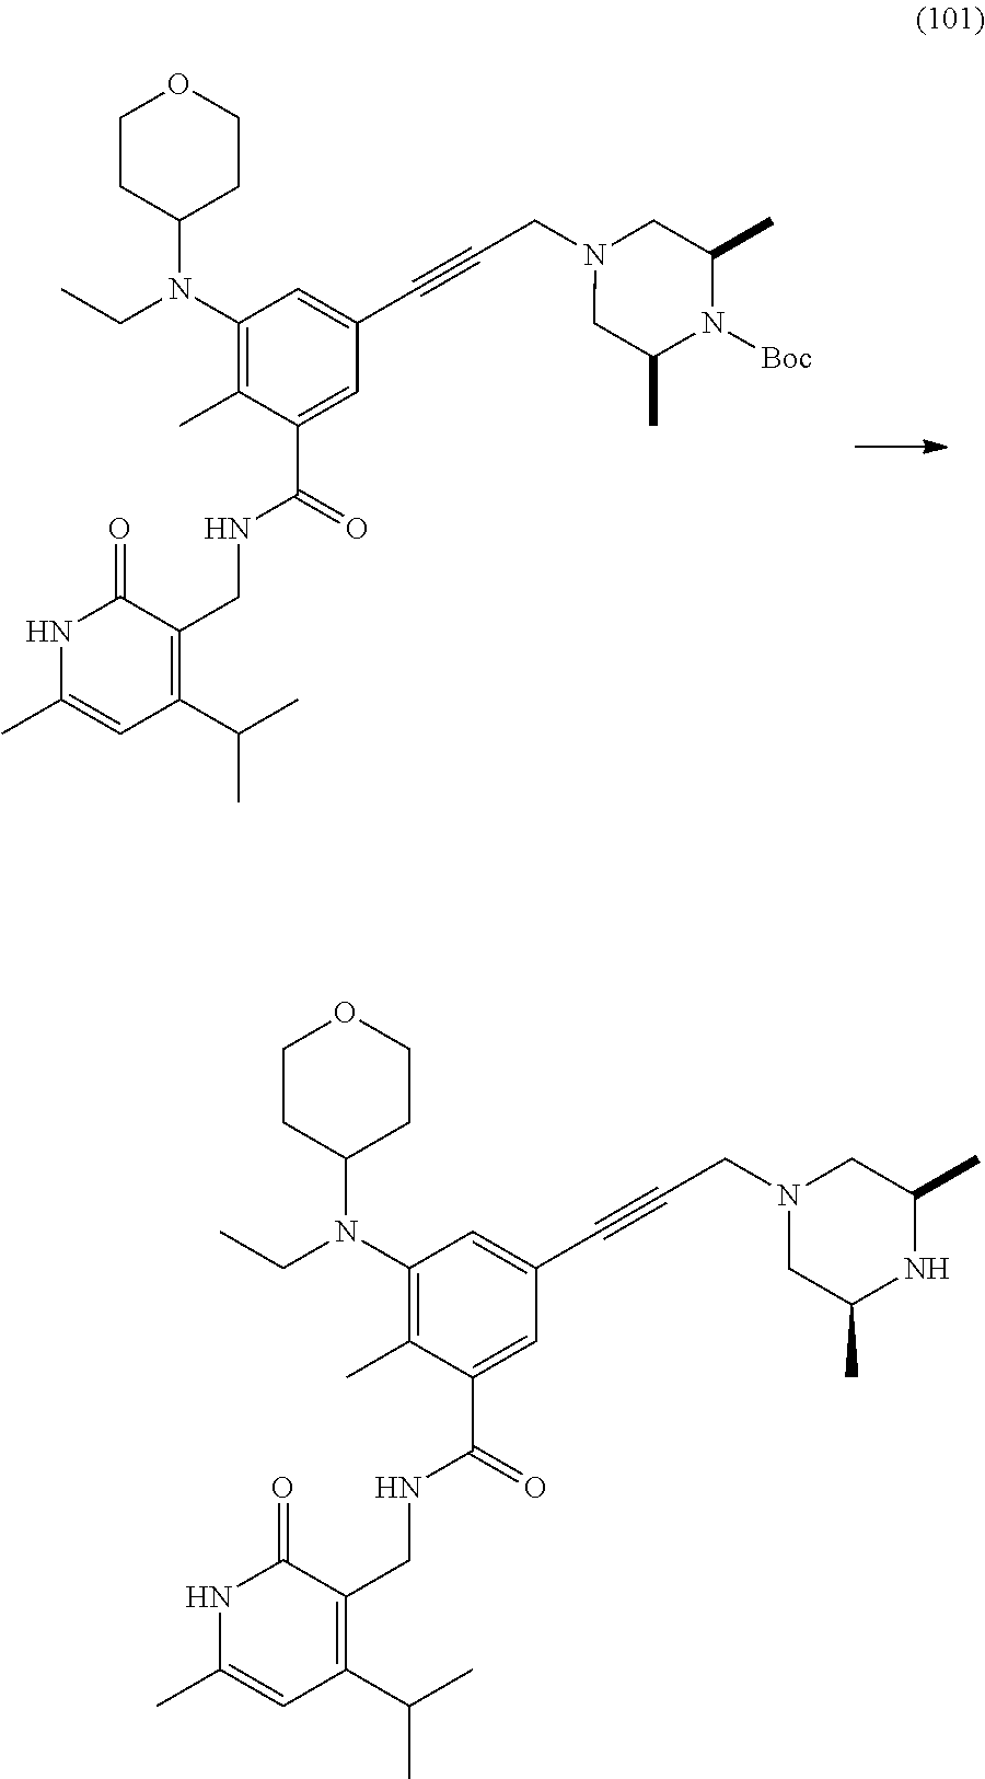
C1CC(N(CC)C2=C(C)C(C(=O)NCC3=C(C(C)C)C=C(C)NC3=O)=CC(C#CCN3CC(C)N([Boc])C(C)C3)=C2)CCO1.C1CC(N(CC)C2=C(C)C(C(=O)NCC3=C(C(C)C)C=C(C)NC3=O)=CC(C#CCN3CC(C)NC(C)C3)=C2)CCO1
